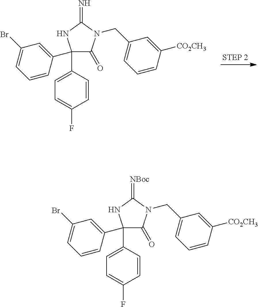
C1(C2=CC(Br)=CC=C2)(C2=CC=C(F)C=C2)C(=O)N(CC2=CC=CC([CO2CH3])=C2)C(=[NBoc])N1.C1(C2=CC(Br)=CC=C2)(C2=CC=C(F)C=C2)C(=O)N(CC2=CC=CC([CO2CH3])=C2)C(=N)N1
